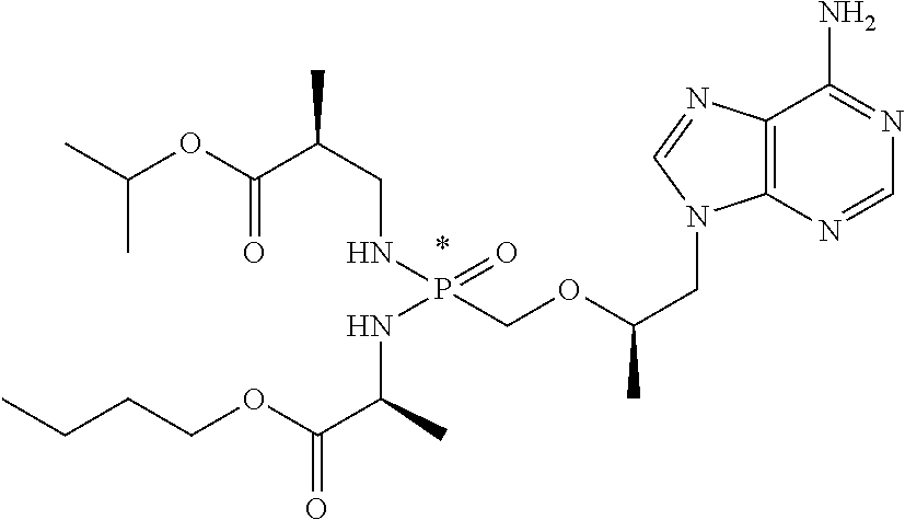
C(C)(C)OC(C(CNP(COC(CN1C2=C(C(N)=NC=N2)N=C1)C)(=O)NC(C)C(OCCCC)=O)C)=O
